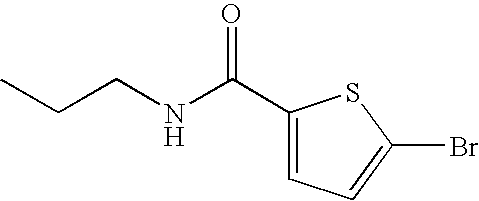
C1(C(NCCC)=O)=CC=C(Br)S1
